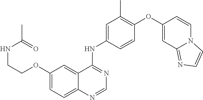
C1=NC2=CC=C(OCCNC(C)=O)C=C2C(NC2=CC(C)=C(OC3=CC4=NC=CN4C=C3)C=C2)=N1
